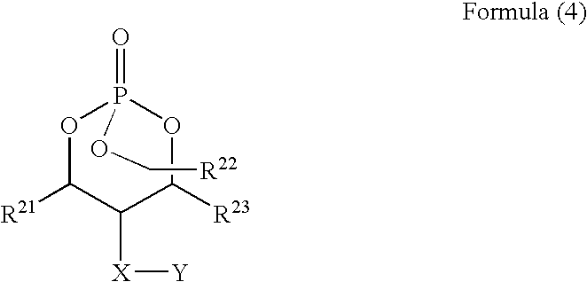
O1C([R21])C([X][Y])C([R23])OP1(=O)OC[R22]
